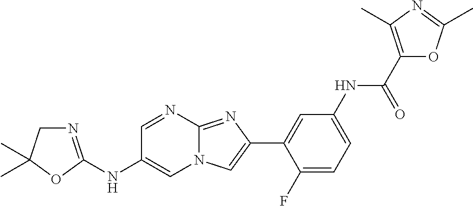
C1=NC2=NC(C3=CC(NC(C4=C(C)N=C(C)O4)=O)=CC=C3F)=CN2C=C1NC1=NCC(C)(C)O1
